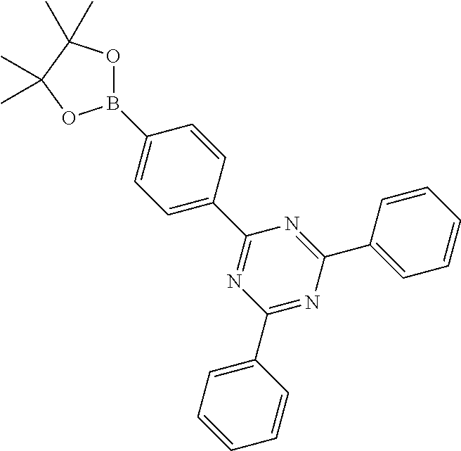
C1=C(C2=NC(C3=CC=CC=C3)=NC(C3=CC=CC=C3)=N2)C=CC(B2OC(C)(C)C(C)(C)O2)=C1
